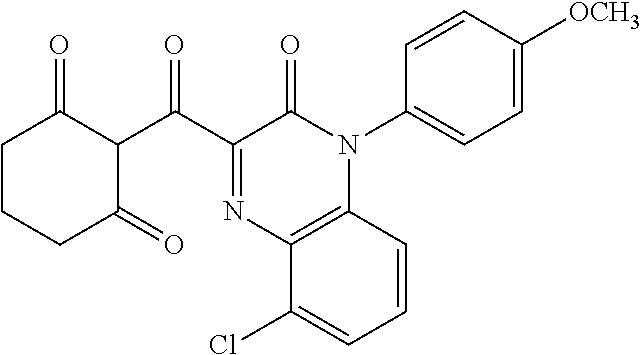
C1=CC([OCH3])=CC=C1N1C2=C(C(Cl)=CC=C2)N=C(C(C2C(=O)CCCC2=O)=O)C1=O
